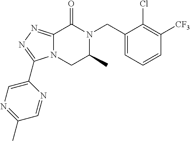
C12=NN=C(C3=CN=C(C)C=N3)N1CC(C)N(CC1=CC=CC([CF3])=C1Cl)C2=O
